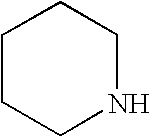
C1CCNCC1
